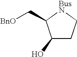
C1(O)CC[BusN]C1C[BnO]
